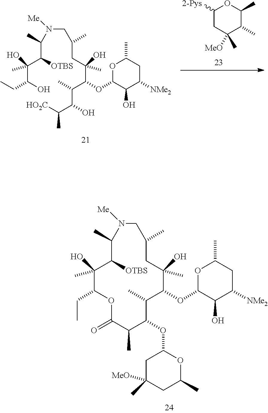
C1(C)CC(O)(C)C(OC2C(O)C([NMe2])CC(C)O2)C(C)C(OC2CC(C)([MeO])CC(C)O2)C(C)C(=O)OC(CC)C(O)(C)C([OTBS])C(C)N([Me])C1.C1([2-Pys])CC([MeO])(C)C(C)C(C)O1.C(CC(O)(C(OC1C(O)C([NMe2])CC(C)O1)C(C)C(O)C([HO2C])C)C)(C)CN([Me])C(C(C(O)(C(O)CC)C)[OTBS])C
